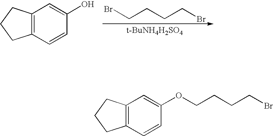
BrCCCCBr.C12=C(C=CC(O)=C1)CCC2.C12=C(C=CC(OCCCCBr)=C1)CCC2
